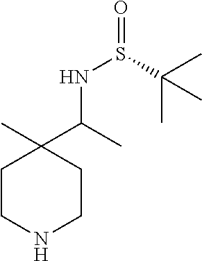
C1CNCCC1(C)C(C)NS(=O)C(C)(C)C
